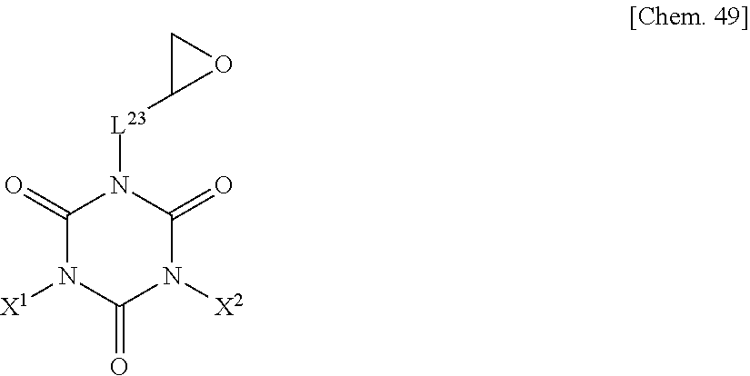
C1(=O)N([X1])C(=O)N([X2])C(=O)N1[L23]C1CO1
